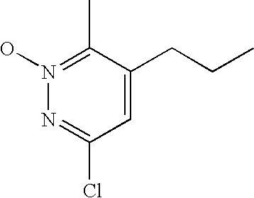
N1(O)=C(C)C(CCC)=CC(Cl)=N1
